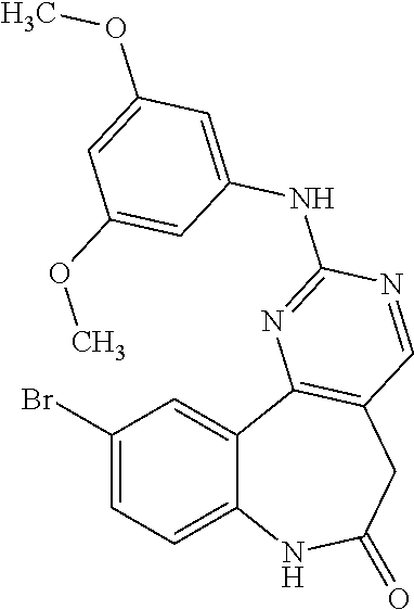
C12=CC=C(Br)C=C1C1=C(CC(=O)N2)C=NC(NC2=CC(OC)=CC(OC)=C2)=N1
